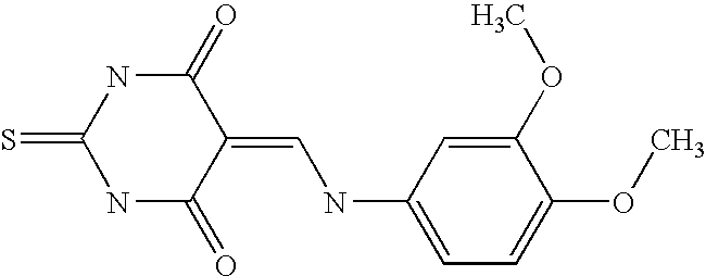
S=C1NC(=O)C(=CNC2=CC=C(OC)C(OC)=C2)C(=O)N1
